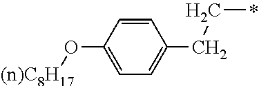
C1=CC(O[(n)C8H17])=CC=C1CCC
